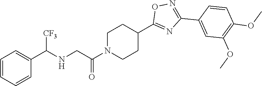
C1=CC=CC(C(NCC(N2CCC(C3=NC(C4=CC(OC)=C(OC)C=C4)=NO3)CC2)=O)[CF3])=C1
